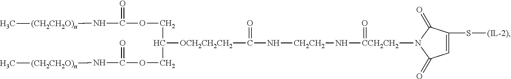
C(COC(N[(CH2CH2O)n]C)=O)(COC(=O)N[(CH2CH2O)n]C)[OCH2CH2CH2]C(N[CH2CH2]N[CCH2CH2](N1C(=O)C=C(S[(IL-2)])C1=O)=O)=O
